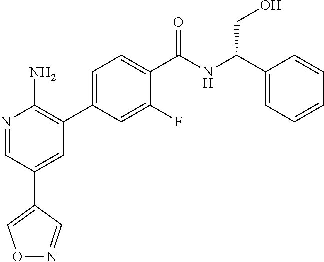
N1=CC(C2=CON=C2)=CC(C2=CC=C(C(NC(C3=CC=CC=C3)CO)=O)C(F)=C2)=C1N
